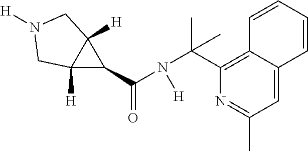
C12([H])C(C(=O)N(C(C3=C4C(=CC(C)=N3)C=CC=C4)(C)C)[H])C1([H])CN([H])C2
